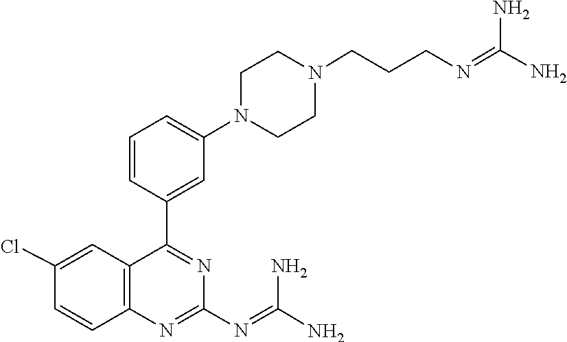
C(=NC1=NC2=C(C=C(Cl)C=C2)C(C2=CC(N3CCN(CCCN=C(N)N)CC3)=CC=C2)=N1)(N)N
